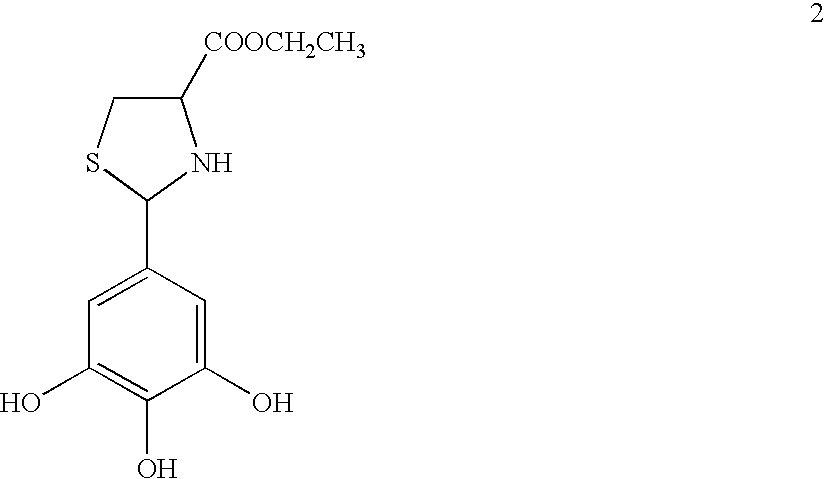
C1([COOCH2CH3])CSC(C2=CC(O)=C(O)C(O)=C2)N1
